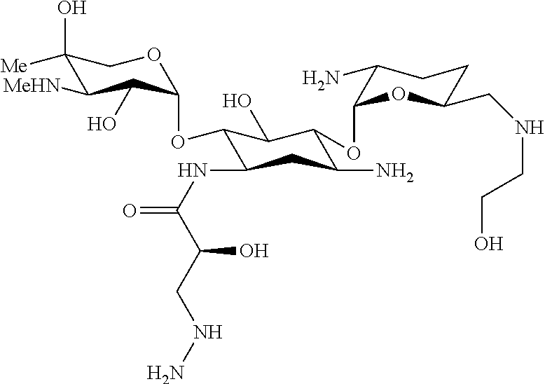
C1(O)([Me])C([MeHN])C(O)C(OC2C(NC(=O)C(CNN)O)CC(N)C(OC3C(N)CCC(CNCCO)O3)C2O)OC1
